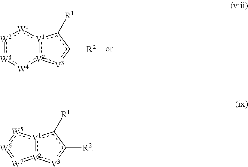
[W2]1:[W3]:[W4]:[V2]2:[V1](:[W1]:1)c([R1])c([R2])[V3]:2.[V2]12:[V1](:[W5]:[W6]:[W7]:1)c([R1])c([R2])[V3]:2
